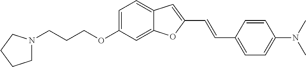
C1=C(OCCCN2CCCC2)C=C2C(=C1)C=C(C=CC1=CC=C(N(C)C)C=C1)O2
